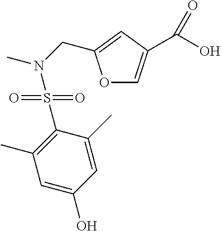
O1C=C(C(=O)O)C=C1CN(S(C1=C(C)C=C(O)C=C1C)(=O)=O)C
